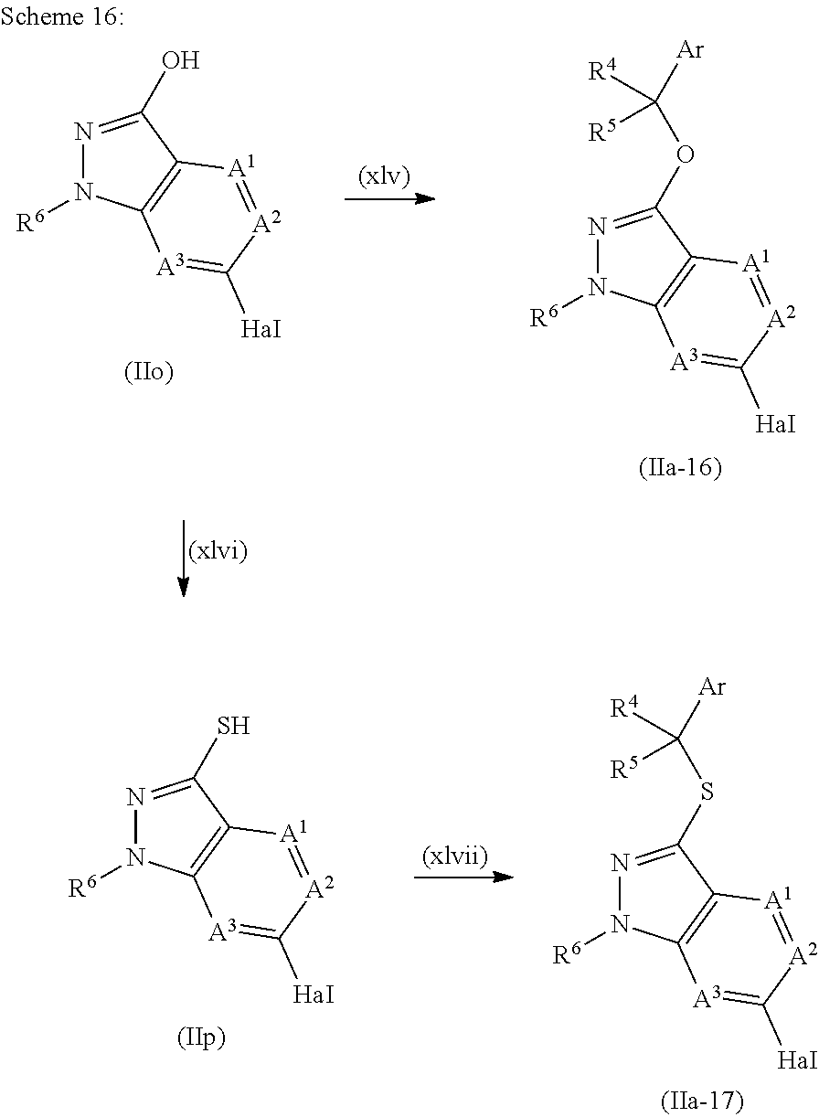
N1=C(O)C2=C(N1[R6])[A3]=C([HaI])[A2]=[A1]2.N1=C(OC([Ar])([R4])[R5])C2=C(N1[R6])[A3]=C([HaI])[A2]=[A1]2.N1=C(S)C2=C(N1[R6])[A3]=C([HaI])[A2]=[A1]2.N1=C(SC([Ar])([R4])[R5])C2=C(N1[R6])[A3]=C([HaI])[A2]=[A1]2
